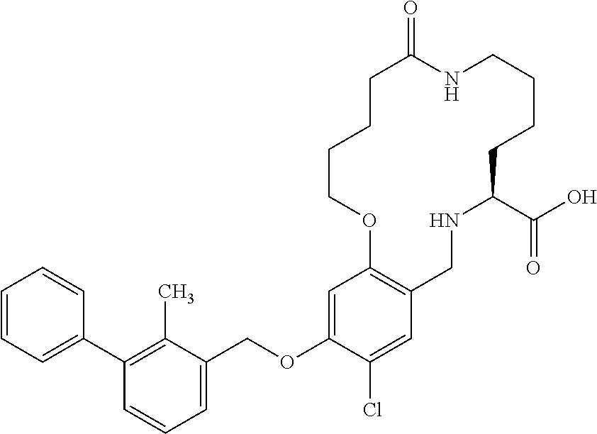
C1=C(C2=C(C)C(COC3=CC4=C(C=C3Cl)CNC(C(O)=O)CCCCNC(=O)CCCCO4)=CC=C2)C=CC=C1
